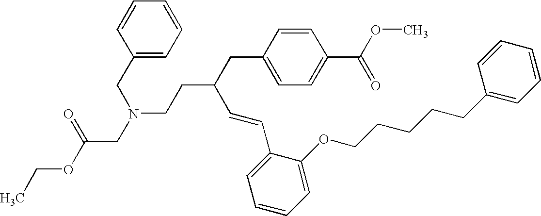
C1=CC=CC=C1CN(CC(OCC)=O)CCC(CC1=CC=C(C(OC)=O)C=C1)C=CC1=CC=CC=C1OCCCCCC1=CC=CC=C1
